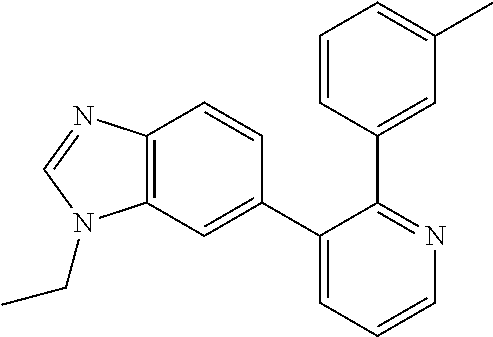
C12=C(C=C(C3=CC=CN=C3C3=CC(C)=CC=C3)C=C1)N(CC)C=N2
